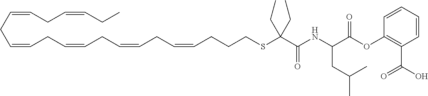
C(=CCC=CCC=CCC=CCC=CCCCSC(C(NC(CC(C)C)C(OC1=C(C(O)=O)C=CC=C1)=O)=O)(CC)CC)CC=CCC
